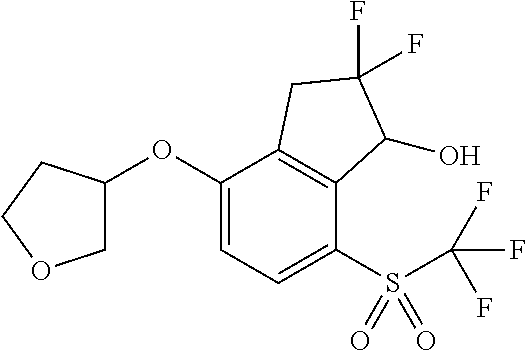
O(C1=CC=C(S(=O)(=O)C(F)(F)F)C2=C1CC(F)(F)C2O)C1COCC1
